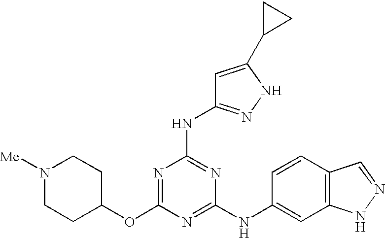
N1([Me])CCC(OC2=NC(NC3=NNC(C4CC4)=C3)=NC(NC3=CC4=C(C=C3)C=NN4)=N2)CC1
